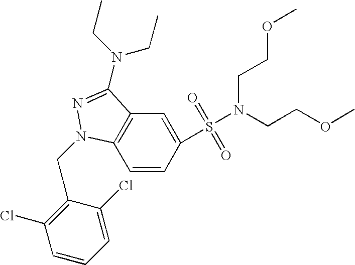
C1=CC(S(=O)(=O)N(CCOC)CCOC)=CC2=C1N(CC1=C(Cl)C=CC=C1Cl)N=C2N(CC)CC
